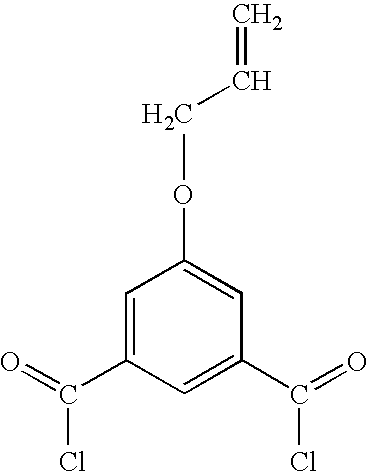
C1=C(C(=O)Cl)C=C(C(=O)Cl)C=C1OCC=C
